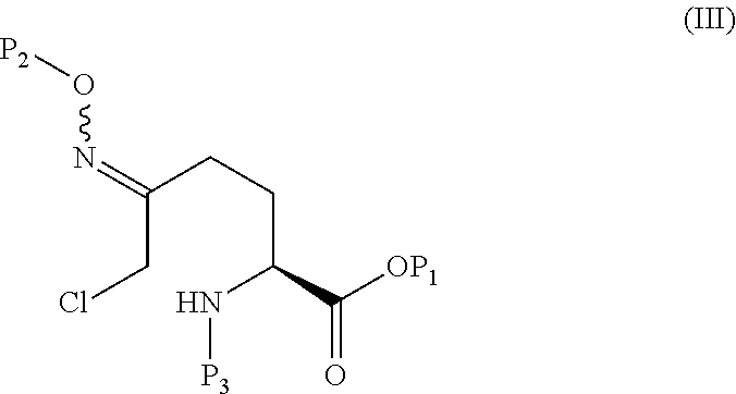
C(CCl)(=NO[P2])CCC(C([OP1])=O)N[P3]
